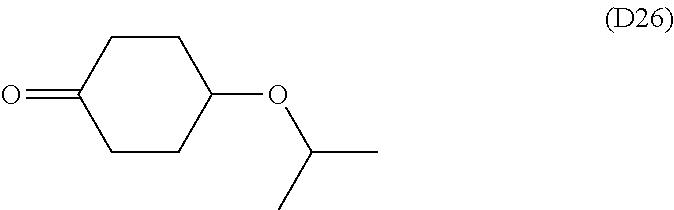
C1CC(OC(C)C)CCC1=O
